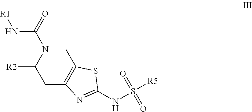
C1([R2])CC2=C(CN1C(=O)N[R1])SC(NS([R5])(=O)=O)=N2
